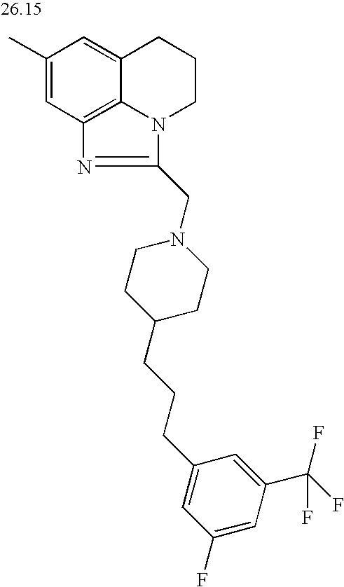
C1(C)=CC2=C3C(=C1)CCCN3C(CN1CCC(CCCC3=CC(F)=CC(C(F)(F)F)=C3)CC1)=N2
